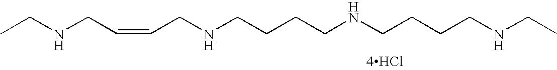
CCNCC=CCNCCCCNCCCCNCC.[4HCl]
